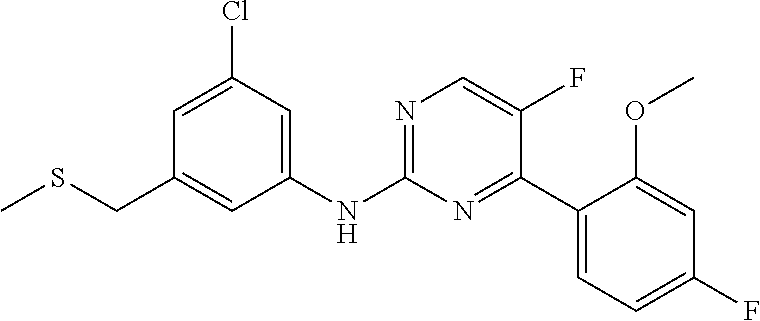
C1(Cl)=CC(CSC)=CC(NC2=NC=C(F)C(C3=CC=C(F)C=C3OC)=N2)=C1
